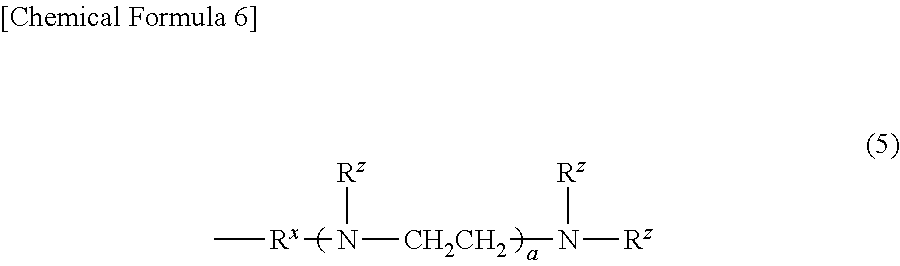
C[Rx]N([Rz])[CH2CH2]N([Rz])[Rz]
